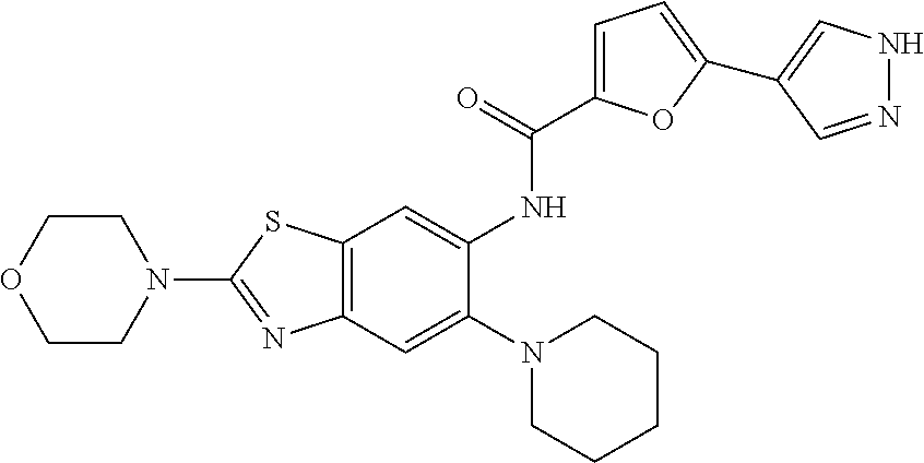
C1OCCN(C2=NC3=C(S2)C=C(NC(=O)C2=CC=C(C4=CNN=C4)O2)C(N2CCCCC2)=C3)C1
